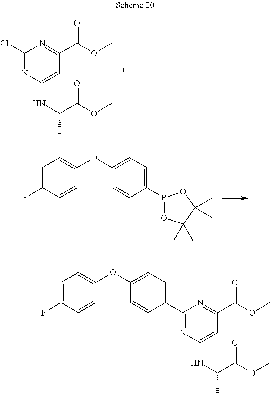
C1(Cl)=NC(NC(C)C(OC)=O)=CC(C(OC)=O)=N1.C1=C(F)C=CC(OC2=CC=C(B3OC(C)(C)C(C)(C)O3)C=C2)=C1.C1=C(F)C=CC(OC2=CC=C(C3=NC(NC(C)C(OC)=O)=CC(C(OC)=O)=N3)C=C2)=C1
